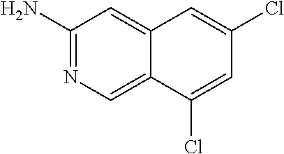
C1(N)=NC=C2C(=C1)C=C(Cl)C=C2Cl
